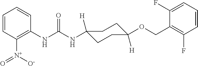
C1(NC(NC2([H])CCC([H])(OCC3=C(F)C=CC=C3F)CC2)=O)=C([N+](=O)[O-])C=CC=C1
